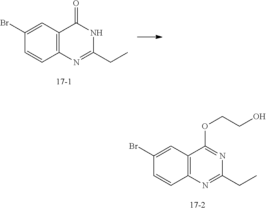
C1=C(Br)C=CC2=C1C(=O)NC(CC)=N2.C1=C(Br)C=CC2=C1C(OCCO)=NC(CC)=N2
